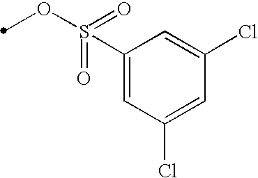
C1(S(OC)(=O)=O)=CC(Cl)=CC(Cl)=C1
